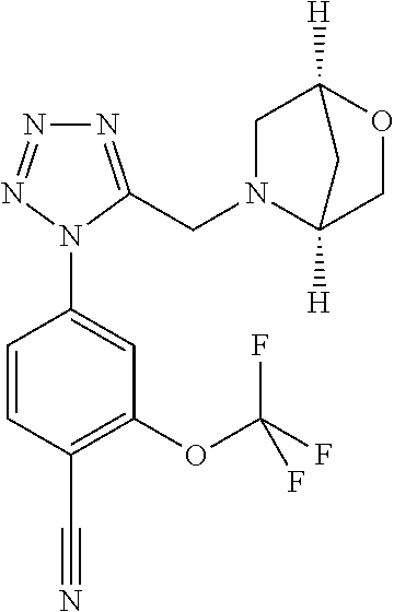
C1(N2C(CN3C4([H])COC([H])(C3)C4)=NN=N2)=CC(OC(F)(F)F)=C(C#N)C=C1
